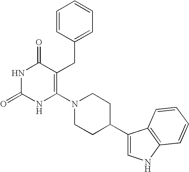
N1C(=O)NC(N2CCC(C3=CNC4=C3C=CC=C4)CC2)=C(CC2=CC=CC=C2)C1=O
